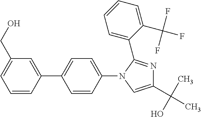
C1=CC(C2=CC=C(N3C(C4=CC=CC=C4C(F)(F)F)=NC(C(C)(O)C)=C3)C=C2)=CC(CO)=C1
